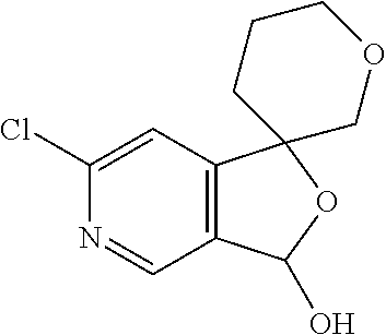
C12=C(C=C(Cl)N=C1)C1(OC2O)COCCC1
